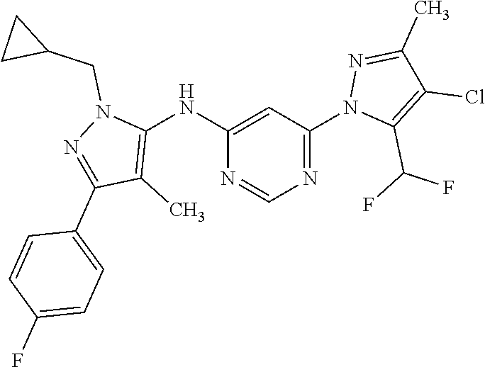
C1(NC2=C(C)C(C3=CC=C(F)C=C3)=NN2CC2CC2)=CC(N2C(C(F)F)=C(Cl)C(C)=N2)=NC=N1
